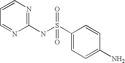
C1(NS(=O)(C2=CC=C(N)C=C2)=O)=NC=CC=N1
